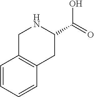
C1=CC2=C(C=C1)CC(C(O)=O)NC2
